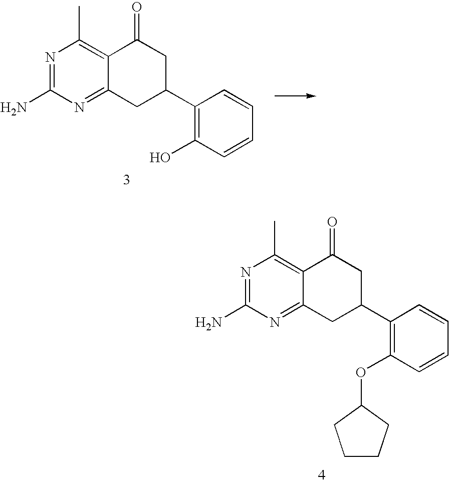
C1(C2CC3=NC(N)=NC(C)=C3C(=O)C2)=C(O)C=CC=C1.C1(C2CC3=NC(N)=NC(C)=C3C(=O)C2)=C(OC2CCCC2)C=CC=C1
